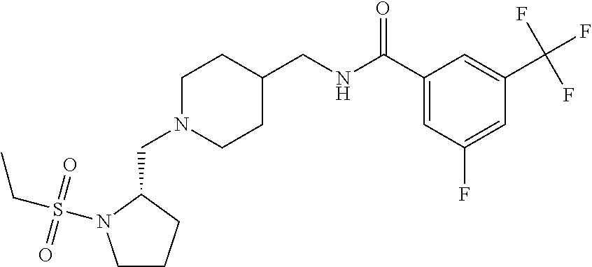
C(N1CCC(CNC(C2=CC(F)=CC(C(F)(F)F)=C2)=O)CC1)C1N(S(CC)(=O)=O)CCC1
